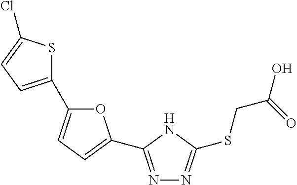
N1=C(C2=CC=C(C3=CC=C(Cl)S3)O2)NC(SCC(O)=O)=N1
